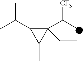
C1(C(C)[CF3])(CC)C(C(C)C)C1C
